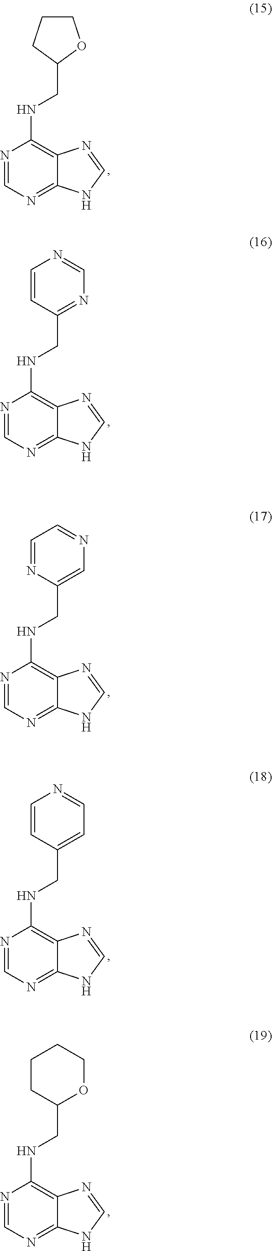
N1=CN=C2C(=C1NCC1CCCO1)N=CN2.N1=CN=C2C(=C1NCC1=NC=NC=C1)N=CN2.N1=CN=C2C(=C1NCC1=CN=CC=N1)N=CN2.N1=CN=C2C(=C1NCC1=CC=NC=C1)N=CN2.N1=CN=C2C(=C1NCC1OCCCC1)N=CN2
